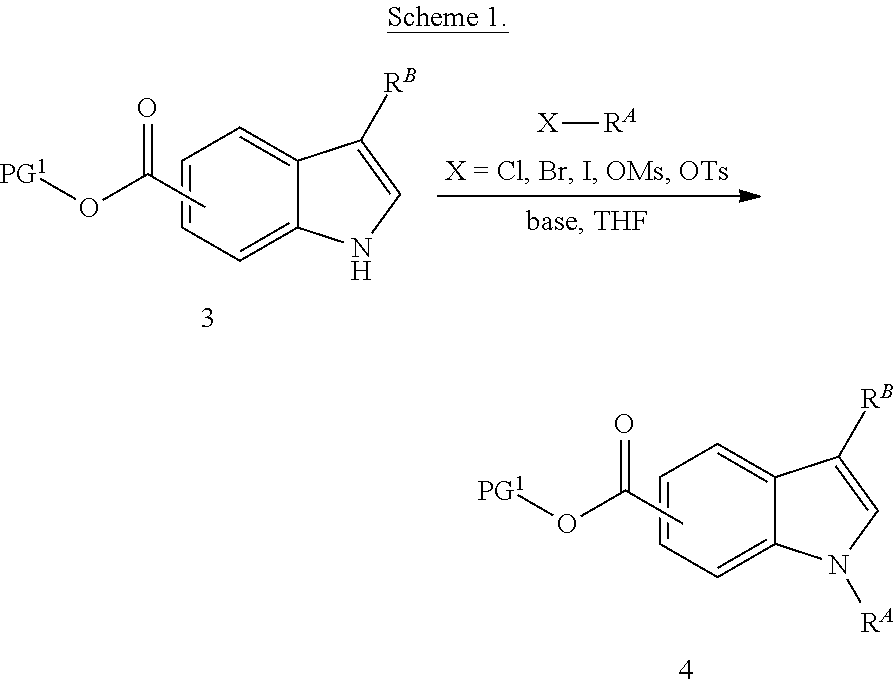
C1=CC=C2C(=C1)C([RB])=CN2.CC(O[PG1])=O.[X][RA].C1=CC=C2C(=C1)C([RB])=CN2[RA].CC(O[PG1])=O
